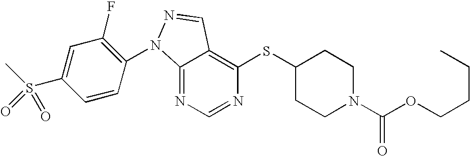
C12=NC=NC(SC3CCN(C(OCCCC)=O)CC3)=C1C=NN2C1=C(F)C=C(S(C)(=O)=O)C=C1
